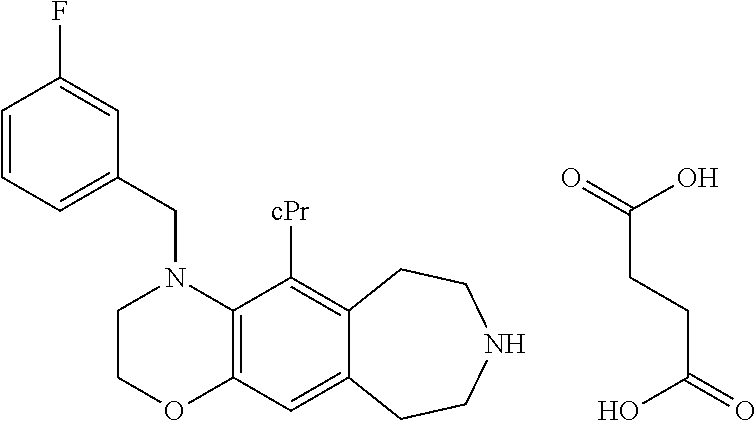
C1COC2=C(N1CC1=CC=CC(F)=C1)C([cPr])=C1C(=C2)CCNCC1.OC(=O)CCC(O)=O
